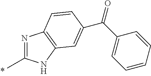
N1=C(C)NC2=C1C=CC(C(C1=CC=CC=C1)=O)=C2
